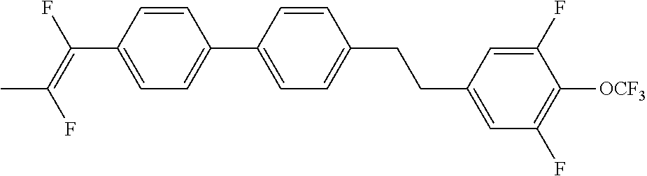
C(C1=CC=C(C2=CC=C(CCC3=CC(F)=C([OCF3])C(F)=C3)C=C2)C=C1)(=C(F)C)F
